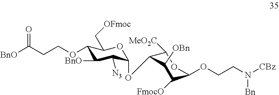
C1([MeO2C])C(OC2C([N3])C([BnO])C(OCCC([BnO])=O)C(C[OFmoc])O2)C([OBn])C([FmocO])C(OCCN([CBz])[Bn])O1
